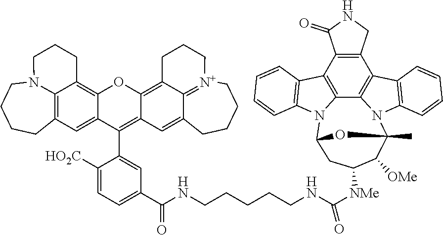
C12=C3C=C4C(=C1CCCN2CCCC3)OC1=C2C3=[N+](CCC2)CCCCC3=CC1=C4C1=CC(C(NCCCCCNC(=O)[NMe]C2CC3N4C5=C(C6=C4C4=C(C7=C6C(=O)NC7)C6=C(C=CC=C6)N4C(C)(C2[OMe])O3)C=CC=C5)=O)=CC=C1[HO2C]
